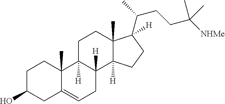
C1C(O)CC2=CCC3([H])C([H])(C2(C)C1)CCC1(C)C3([H])CCC1([H])C(C)CCC([NHMe])(C)C
